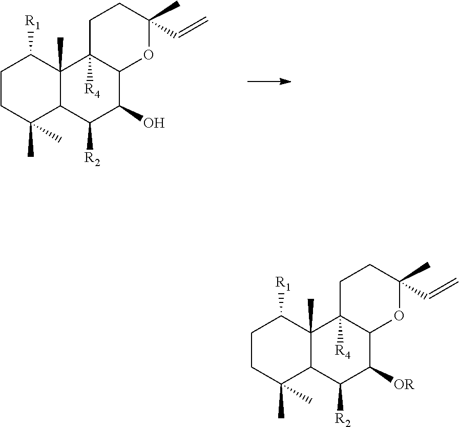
C1CC(C)(C)C2C(C)(C1[R1])C1([R4])C(C(O)C2[R2])OC(C)(C=C)CC1.C1CC(C)(C)C2C(C)(C1[R1])C1([R4])C(C([OR])C2[R2])OC(C)(C=C)CC1
